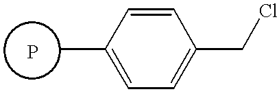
C1(C)=CC=C(CCl)C=C1
